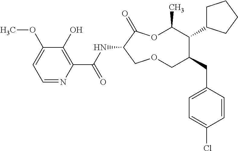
C1(O)=C(C(NC2C(=O)OC(C)C(C3CCCC3)C(CC3=CC=C(Cl)C=C3)COC2)=O)N=CC=C1OC
